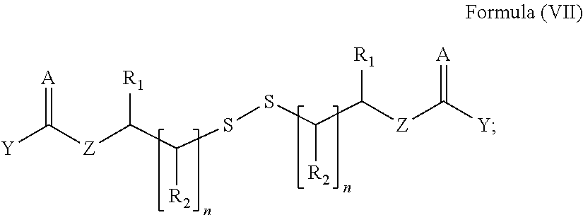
[Y]C([Z]C(C(SSC(C([Z]C([Y])=[A])[R1])[R2])[R2])[R1])=[A]
